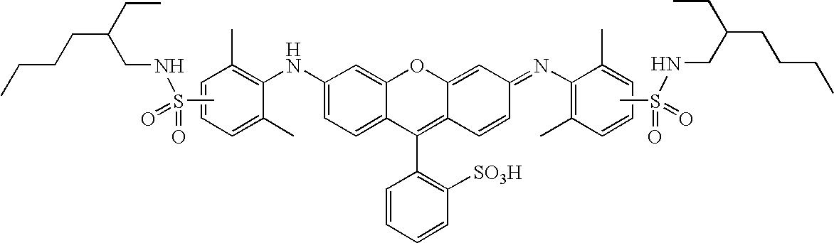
CS(=O)(NCC(CC)CCCC)=O.C1=C(C)C(NC2=CC=C3C(=C2)OC2=CC(=NC4=C(C)C=CC=C4C)C=CC2=C3C2=C([SO3H])C=CC=C2)=C(C)C=C1.CS(NCC(CC)CCCC)(=O)=O
